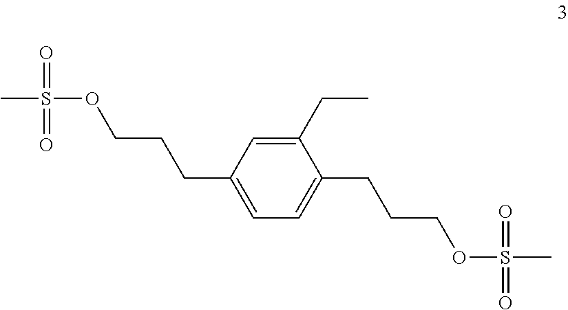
C1(CC)=CC(CCCOS(C)(=O)=O)=CC=C1CCCOS(C)(=O)=O
